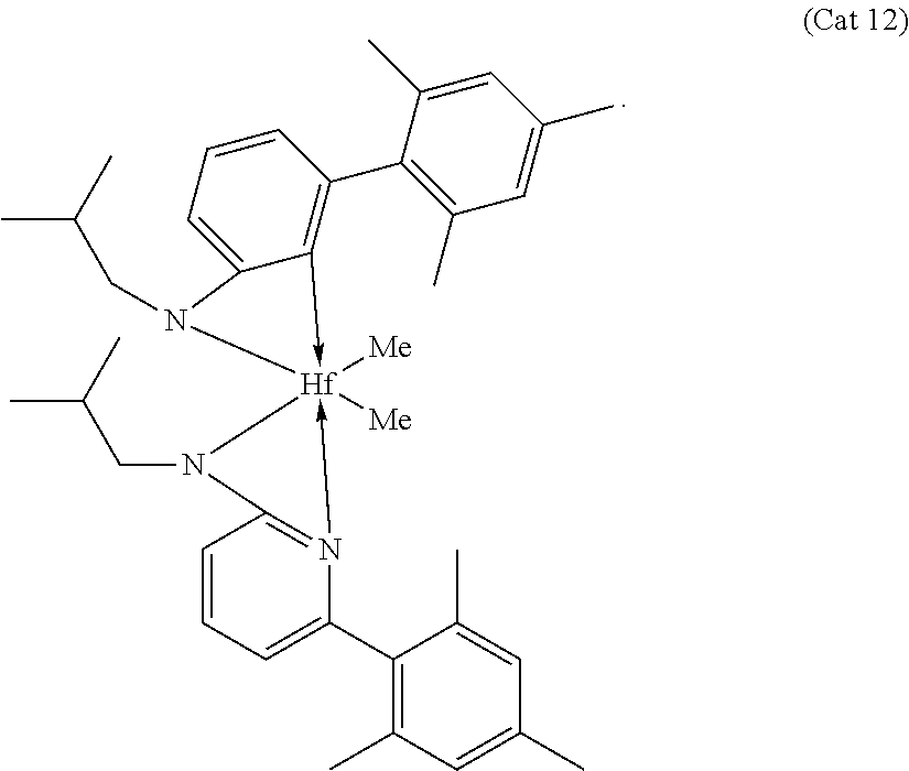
C1(C2=CC=CC3=N2->[Hf]2([Me])([Me])(-C4=C(C5=C(C)C=C(C)C=C5C)C=CC=C4N2CC(C)C)N3CC(C)C)=C(C)C=C(C)C=C1C
